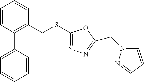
C1=CC(C2=CC=CC=C2)=C(CSC2=NN=C(CN3C=CC=N3)O2)C=C1
